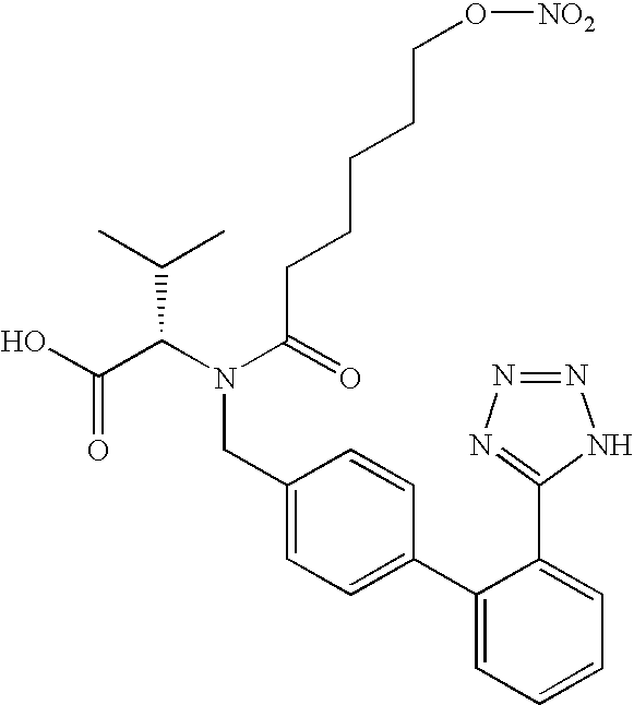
C(C(N(CC1=CC=C(C2=CC=CC=C2C2=NN=NN2)C=C1)C(CCCCCO[NO2])=O)C(C)C)(O)=O
